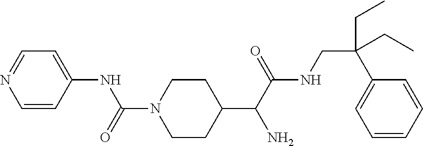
C1=CC(NC(N2CCC(C(C(NCC(C3=CC=CC=C3)(CC)CC)=O)N)CC2)=O)=CC=N1
